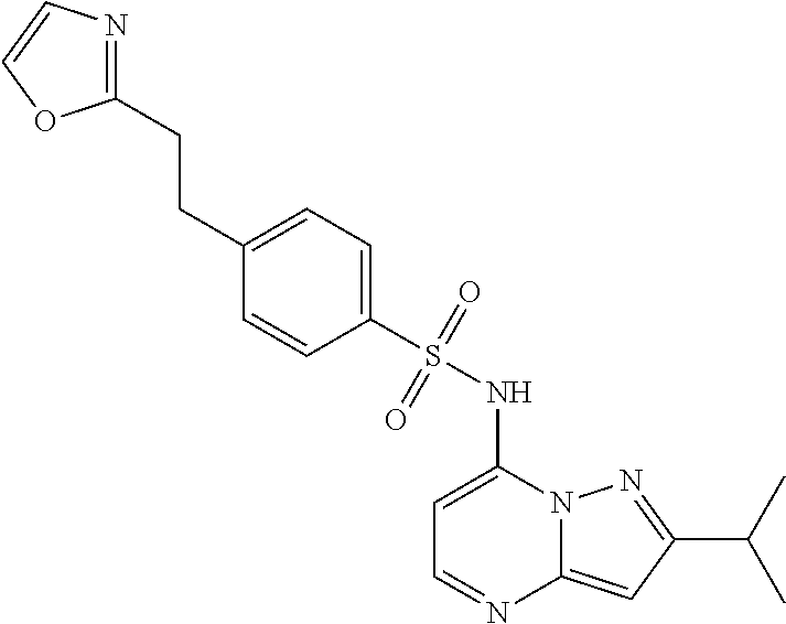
C1=C(NS(C2=CC=C(CCC3=NC=CO3)C=C2)(=O)=O)N2C(=CC(C(C)C)=N2)N=C1
